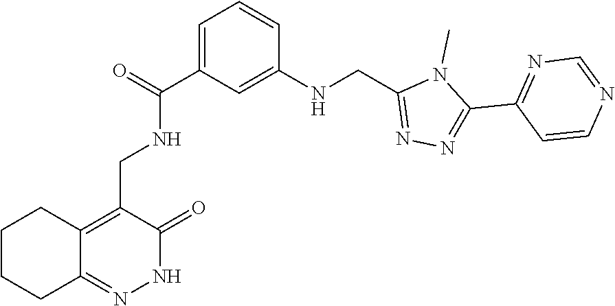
N1=C(C2=NN=C(CNC3=CC(C(=O)NCC4=C5CCCCC5=NNC4=O)=CC=C3)N2C)C=CN=C1
